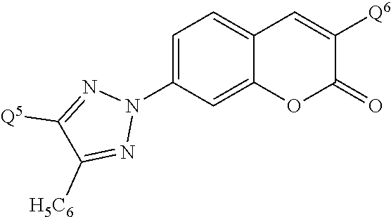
C1=C(N2N=C([Q5])C([H5C6])=N2)C=C2C(=C1)C=C([Q6])C(=O)O2
